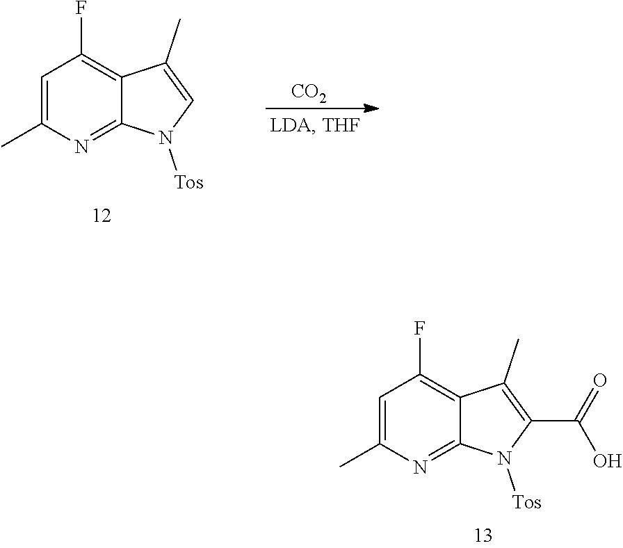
C1=C(C)N=C2C(=C1F)C(C)=C(C(O)=O)N2[Tos].C1=C(C)N=C2C(=C1F)C(C)=CN2[Tos].[CO2]
